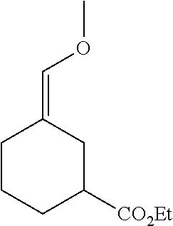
C1CCC([CO2Et])CC1=COC
